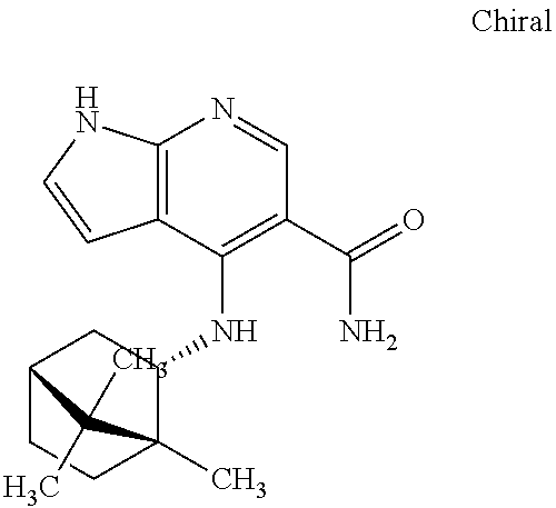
C12=C(C(NC3CC4CCC3(C)C4(C)C)=C(C(=O)N)C=N1)C=CN2
